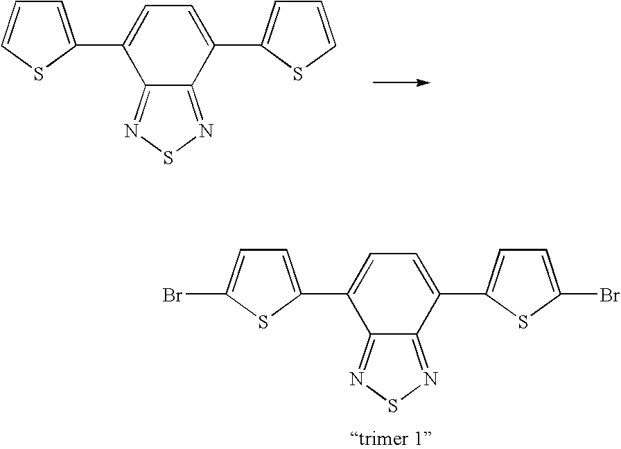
C1=C(C2=CC=C(C3=CC=C(Br)S3)C3=NSN=C23)SC(Br)=C1.C1=C(C2=CC=C(C3=CC=CS3)C3=NSN=C23)SC=C1
